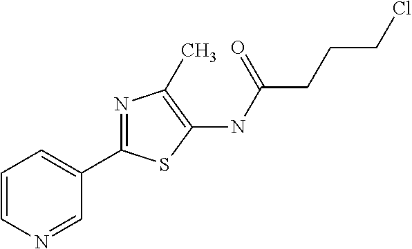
C1=CN=CC(C2=NC(C)=C(NC(CCCCl)=O)S2)=C1
